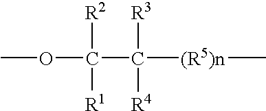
COC(C([(R5)n]C)([R3])[R4])([R2])[R1]
